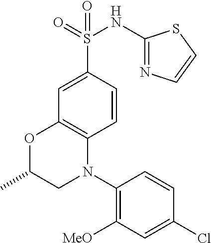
C1=CC(S(=O)(NC2=NC=CS2)=O)=CC2=C1N(C1=C([MeO])C=C(Cl)C=C1)CC(C)O2
